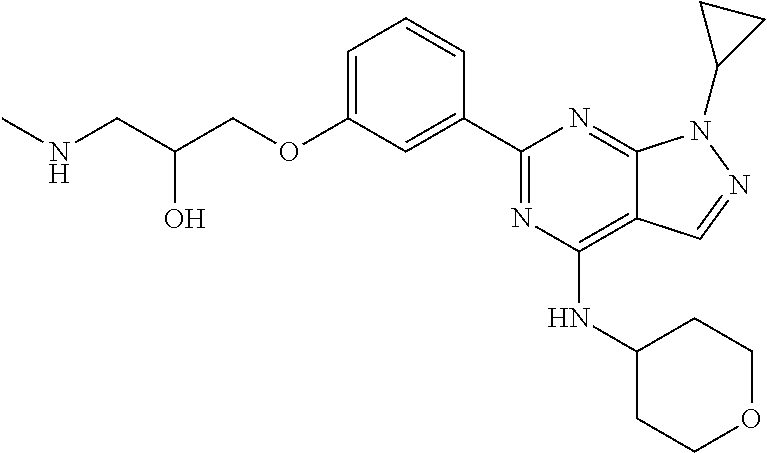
C1=C(OCC(CNC)O)C=C(C2=NC(NC3CCOCC3)=C3C(=N2)N(C2CC2)N=C3)C=C1
